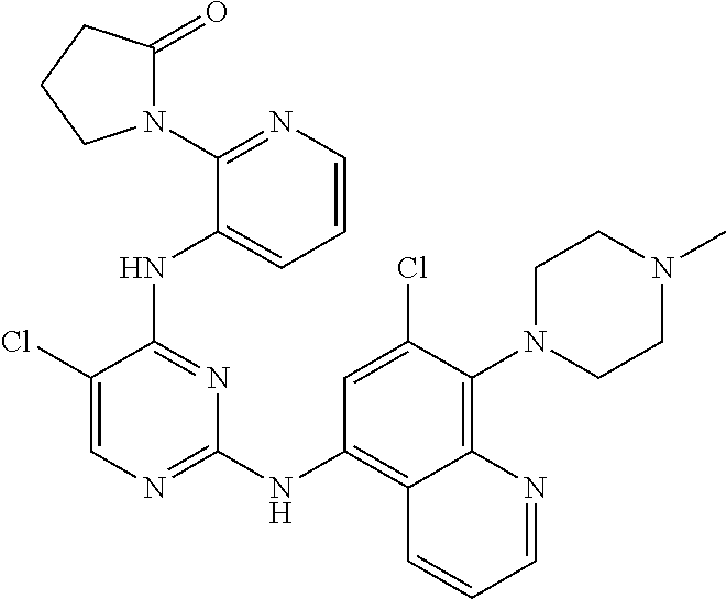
C1N(C2=C3C(=C(NC4=NC=C(Cl)C(NC5=CC=CN=C5N5C(=O)CCC5)=N4)C=C2Cl)C=CC=N3)CCN(C)C1
